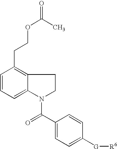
C1=CC=C2C(=C1CCOC(C)=O)CCN2C(C1=CC=C([G][R6])C=C1)=O
